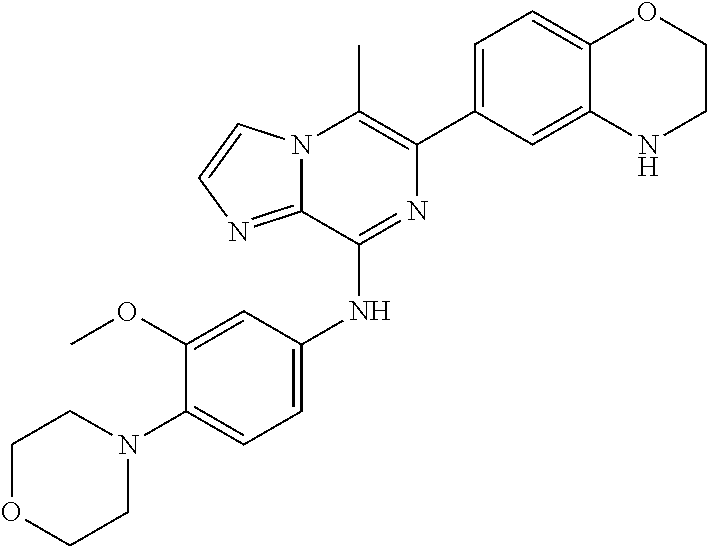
C1(C2=CC=C3C(=C2)NCCO3)=C(C)N2C(=NC=C2)C(NC2=CC=C(N3CCOCC3)C(OC)=C2)=N1
